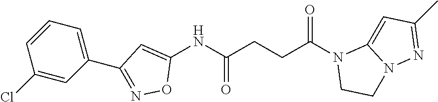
N1(C(CCC(NC2=CC(C3=CC=CC(Cl)=C3)=NO2)=O)=O)CCN2C1=CC(C)=N2
